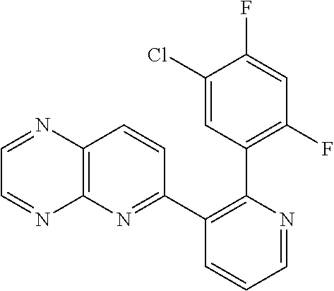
C1=NC(C2=C(F)C=C(F)C(Cl)=C2)=C(C2=NC3=C(C=C2)N=CC=N3)C=C1
